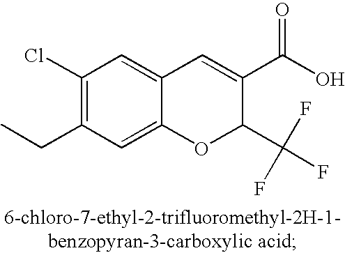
C1(Cl)=C(CC)C=C2C(=C1)C=C(C(O)=O)C(C(F)(F)F)O2
